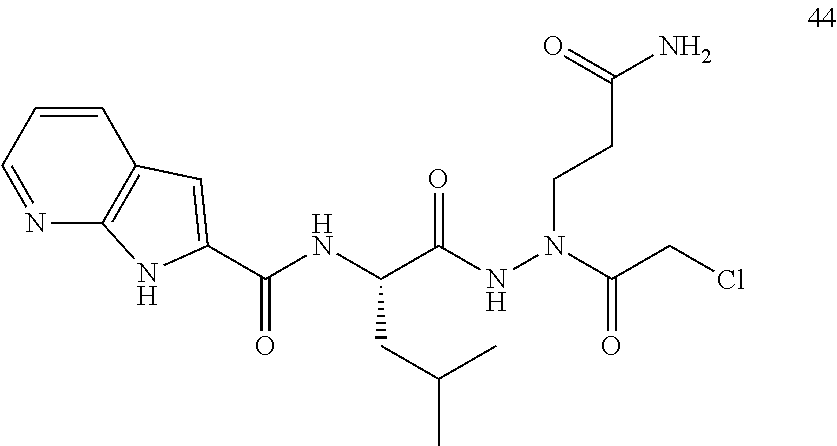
C(C(NN(CCC(N)=O)C(CCl)=O)=O)(NC(C1=CC2=C(N1)N=CC=C2)=O)CC(C)C
